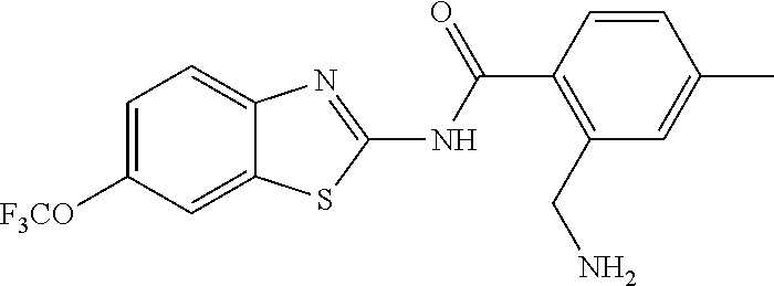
C1=C([F3CO])C=C2C(=C1)N=C(NC(C1=C(CN)C=C(C)C=C1)=O)S2
